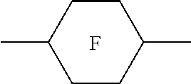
C1CC(C)CCC1C.F
